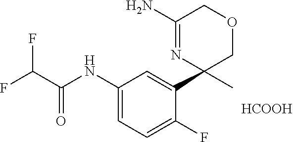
C1(NC(C(F)F)=O)=CC=C(F)C(C2(C)N=C(N)COC2)=C1.[HCOOH]
